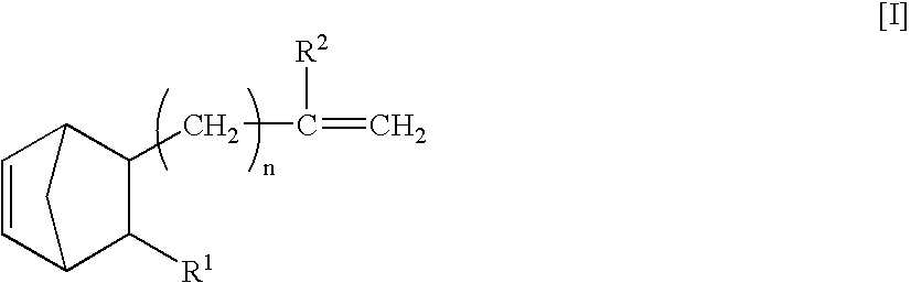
C1([R1])C2C=CC(C1CC([R2])=C)C2
